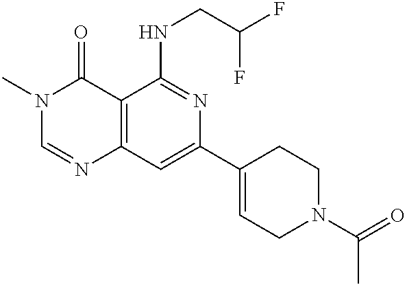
C12=C(C=C(C3=CCN(C(=O)C)CC3)N=C1NCC(F)F)N=CN(C)C2=O
